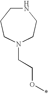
N1CCCN(CCO*)CC1
